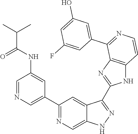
C1(C2=CN=CC(NC(C(C)C)=O)=C2)=NC=C2C(=C1)C(C1=NC3=C(N1)C=CN=C3C1=CC(O)=CC(F)=C1)=NN2
